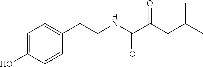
C1=CC(O)=CC=C1CCNC(C(CC(C)C)=O)=O
